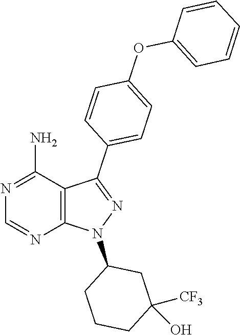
N1=C(C2=CC=C(OC3=CC=CC=C3)C=C2)C2=C(N1C1CCCC(O)([CF3])C1)N=CN=C2N
